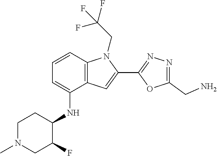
C1=CC=C(NC2C(F)CN(C)CC2)C2=C1N(CC(F)(F)F)C(C1=NN=C(CN)O1)=C2
